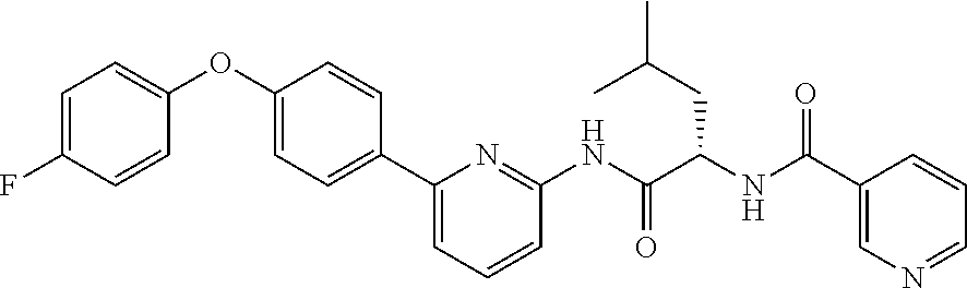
C1=C(F)C=CC(OC2=CC=C(C3=CC=CC(NC(C(CC(C)C)NC(C4=CN=CC=C4)=O)=O)=N3)C=C2)=C1
